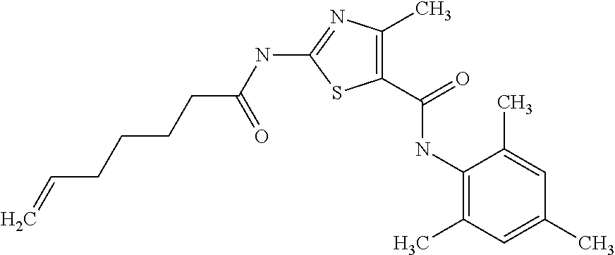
C1(NC(CCCCC=C)=O)=NC(C)=C(C(=O)NC2=C(C)C=C(C)C=C2C)S1
